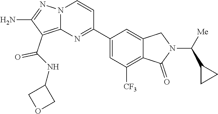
C1(C(NC2COC2)=O)=C2N(N=C1N)C=CC(C1=CC([CF3])=C3C(=C1)CN(C(C1CC1)[Me])C3=O)=N2
